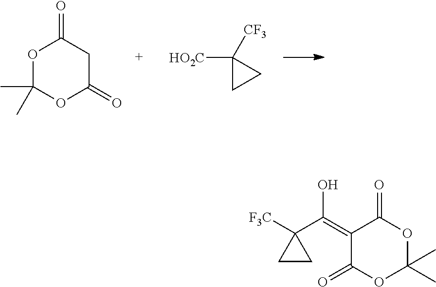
O1C(C)(C)OC(=O)CC1=O.[HO2C]C1([CF3])CC1.O1C(C)(C)OC(=O)C(=C(C2([F3C])CC2)O)C1=O
